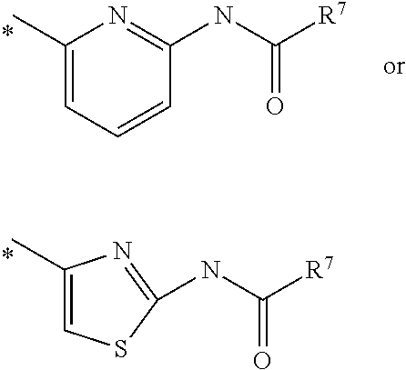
N(C([R7])=O)C1=NC(C)=CS1.C1(C)=CC=CC(NC([R7])=O)=N1
